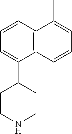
C1=C(C2CCNCC2)C2=C(C=C1)C(C)=CC=C2
